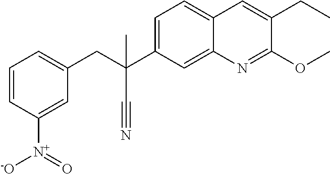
C1=CC([N+]([-O])=O)=CC(CC(C)(C2=CC=C3C(=C2)N=C(OC)C(CC)=C3)C#N)=C1
